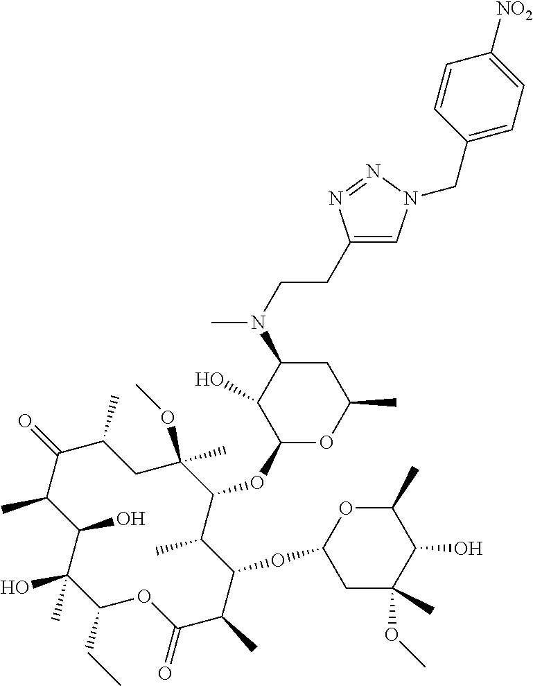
C1(CC)C(C)(O)C(O)C(C)C(=O)C(C)CC(OC)(C)C(OC2OC(C)CC(N(C)CCC3=CN(CC4=CC=C([NO2])C=C4)N=N3)C2O)C(C)C(OC2CC(C)(OC)C(O)C(C)O2)C(C)C(=O)O1
